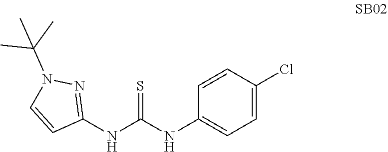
C1=C(Cl)C=CC(NC(NC2=NN(C(C)(C)C)C=C2)=S)=C1
